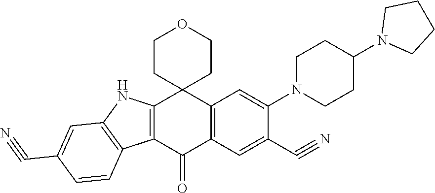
C12=C(C(=O)C3=C(C14CCOCC4)C=C(N1CCC(N4CCCC4)CC1)C(C#N)=C3)C1=C(N2)C=C(C#N)C=C1
